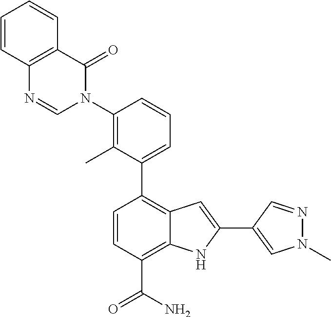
C1(C2=CC=CC(N3C(=O)C4=C(N=C3)C=CC=C4)=C2C)=C2C(=C(C(N)=O)C=C1)NC(C1=CN(C)N=C1)=C2
